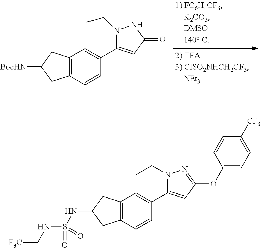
C12=C(C=CC(C3=CC(=O)NN3CC)=C1)CC([BocHN])C2.C12=C(C=CC(C3=CC(OC4=CC=C([CF3])C=C4)=NN3CC)=C1)CC(NS(NC[F3C])(=O)=O)C2
